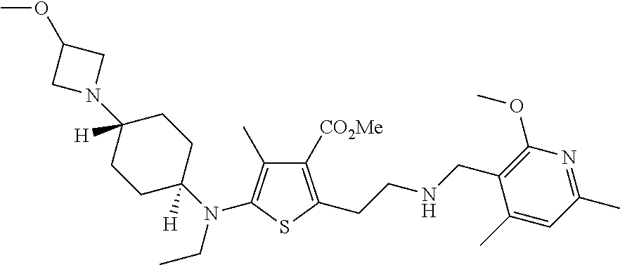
C1([CO2Me])=C(CCNCC2=C(OC)N=C(C)C=C2C)SC(N(CC)C2([H])CCC(N3CC(OC)C3)([H])CC2)=C1C
